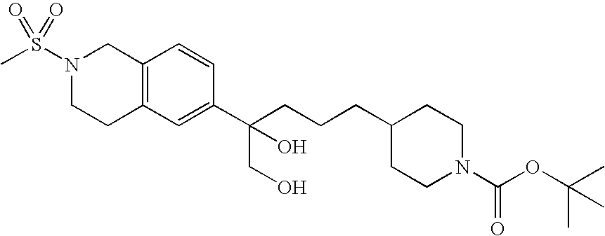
N1(S(C)(=O)=O)CCC2=C(C1)C=CC(C(CCCC1CCN(C(=O)OC(C)(C)C)CC1)(CO)O)=C2
